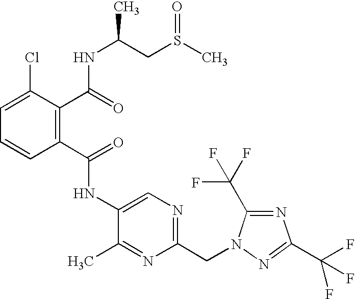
C1=C(Cl)C(C(=O)NC(CS(C)=O)C)=C(C(=O)NC2=CN=C(CN3C(C(F)(F)F)=NC(C(F)(F)F)=N3)N=C2C)C=C1
